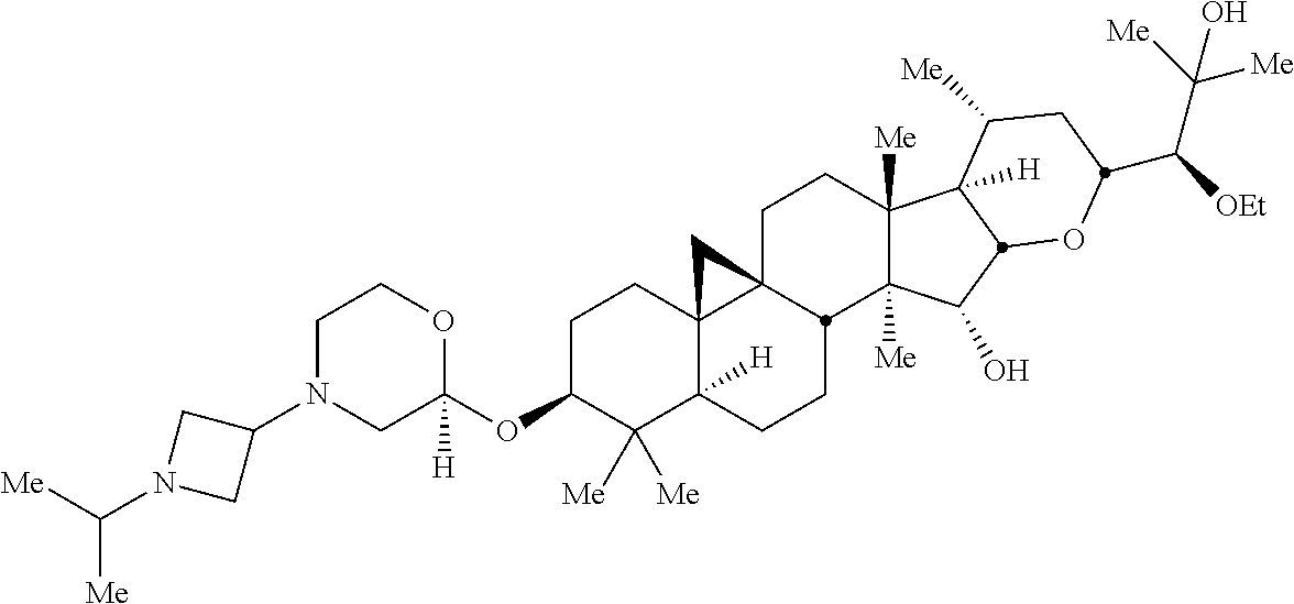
C1N(C2CN(C([Me])[Me])C2)CC(OC2C([Me])([Me])C3([H])C4(CC2)C2(CCC5([Me])C([Me])(C(O)C6C5([H])C([Me])CC(C([OEt])C([Me])([Me])O)O6)C2CC3)C4)([H])OC1
